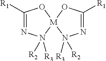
N1=C([R1])O[M]2(N1([R3])[R2])OC([R1])=NN2([R2])[R3]
